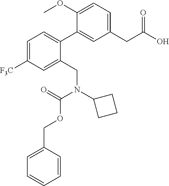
C1=C([F3C])C=C(CN(C2CCC2)C(=O)OCC2=CC=CC=C2)C(C2=CC(CC(O)=O)=CC=C2OC)=C1
